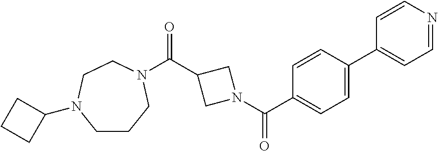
C1CCN(C(C2CN(C(C3=CC=C(C4=CC=NC=C4)C=C3)=O)C2)=O)CCN1C1CCC1
